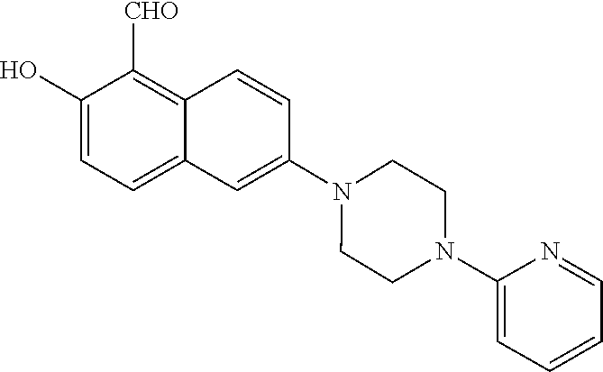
C1(O)=CC=C2C(=C1[CHO])C=CC(N1CCN(C3=CC=CC=N3)CC1)=C2
